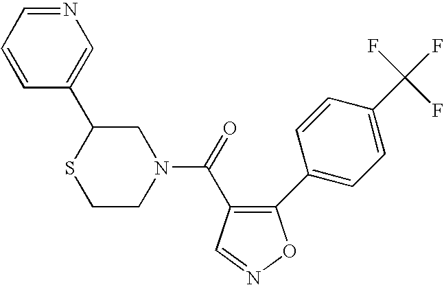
C1=CC=NC=C1C1SCCN(C(=O)C2=C(C3=CC=C(C(F)(F)F)C=C3)ON=C2)C1
